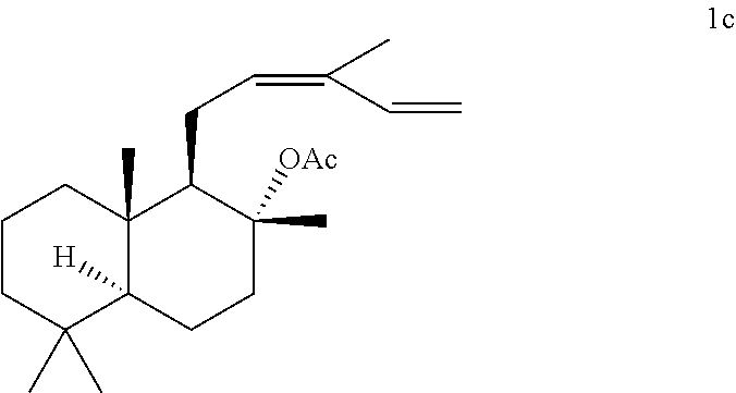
C1CC(C)(C)C2([H])C(C)(C1)C(CC=C(C=C)C)C([OAc])(C)CC2
